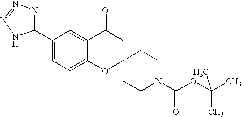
C12=CC=C(C3=NN=NN3)C=C1C(=O)CC1(O2)CCN(C(OC(C)(C)C)=O)CC1
